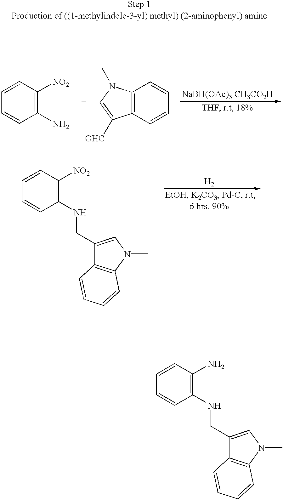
C1=CC(NCC2=CN(C)C3=C2C=CC=C3)=C([NO2])C=C1.[H2].C1=CC(NCC2=CN(C)C3=C2C=CC=C3)=C(N)C=C1.C1(N)=C([NO2])C=CC=C1.C12=C(C=CC=C1)C([OHC])=CN2C.[NaBH(OAc)3 CH3CO2H]
